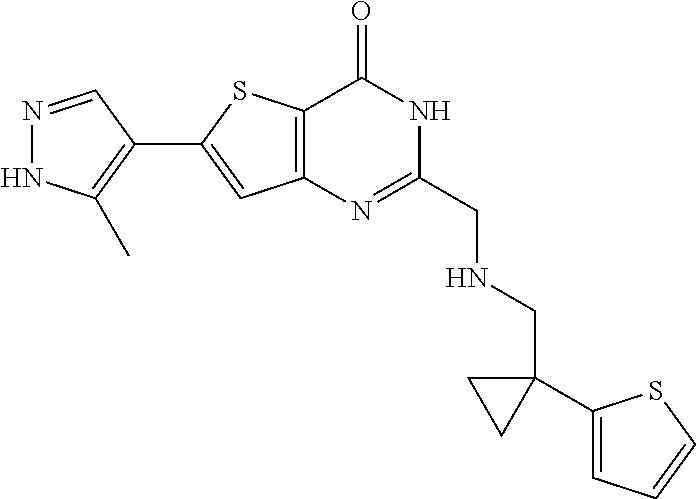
N1=CC(C2=CC3=C(S2)C(=O)NC(CNCC2(C4=CC=CS4)CC2)=N3)=C(C)N1
